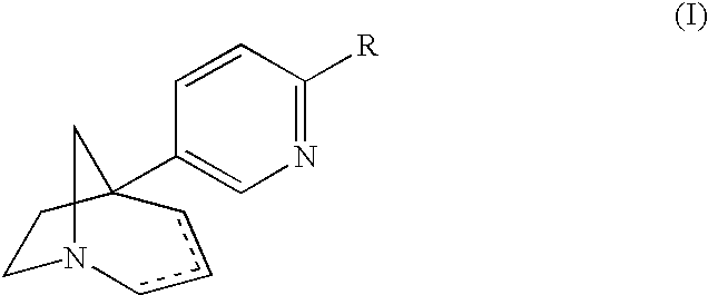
C1N2cccC(C3=CN=C([R])C=C3)(C1)C2
